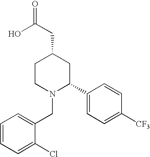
C1=CC=C(Cl)C(CN2C(C3=CC=C([CF3])C=C3)CC(CC(=O)O)CC2)=C1
